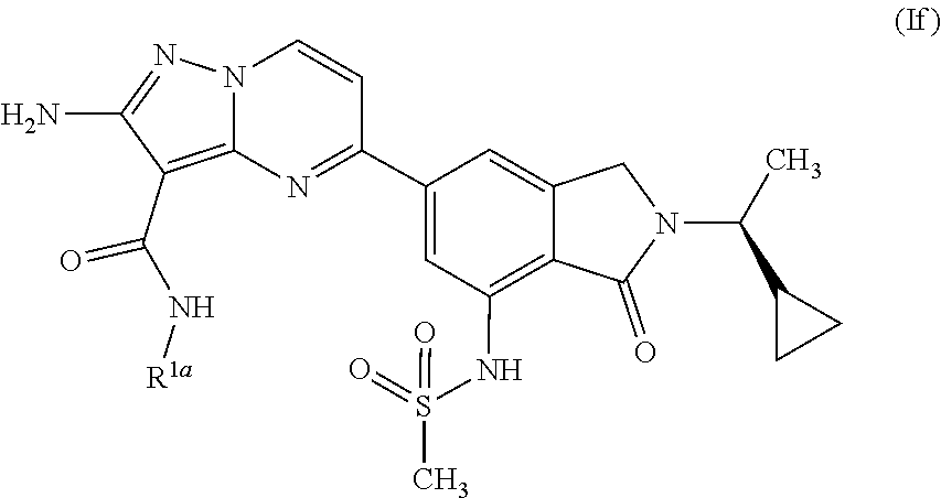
C1(C(=O)N[R1a])=C2N(N=C1N)C=CC(C1=CC(NS(=O)(=O)C)=C3C(=C1)CN(C(C)C1CC1)C3=O)=N2
